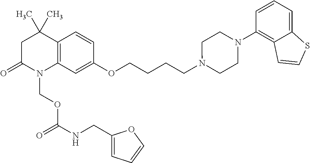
C1C(=O)N(COC(NCC2=CC=CO2)=O)C2=C(C1(C)C)C=CC(OCCCCN1CCN(C3=C4C(=CC=C3)SC=C4)CC1)=C2
